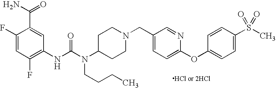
C1(F)=CC(F)=C(NC(N(C2CCN(CC3=CC=C(OC4=CC=C(S(C)(=O)=O)C=C4)N=C3)CC2)CCCC)=O)C=C1C(=O)N
